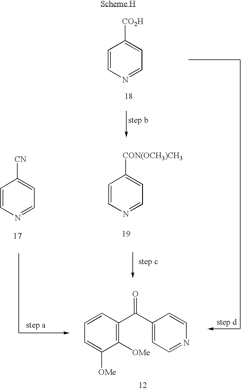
C1=CN=CC=C1[CO2H].C1=CN=CC=C1[CN].C1=CN=CC=C1[CON(OCH3)CH3].C1=CC(C(C2=CC=NC=C2)=O)=C([OMe])C([OMe])=C1
